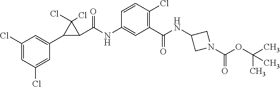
C1(Cl)=CC(Cl)=CC(C2C(C(NC3=CC(C(NC4CN(C(=O)OC(C)(C)C)C4)=O)=C(Cl)C=C3)=O)C2(Cl)Cl)=C1
